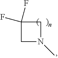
C1C(F)(F)CN1C
